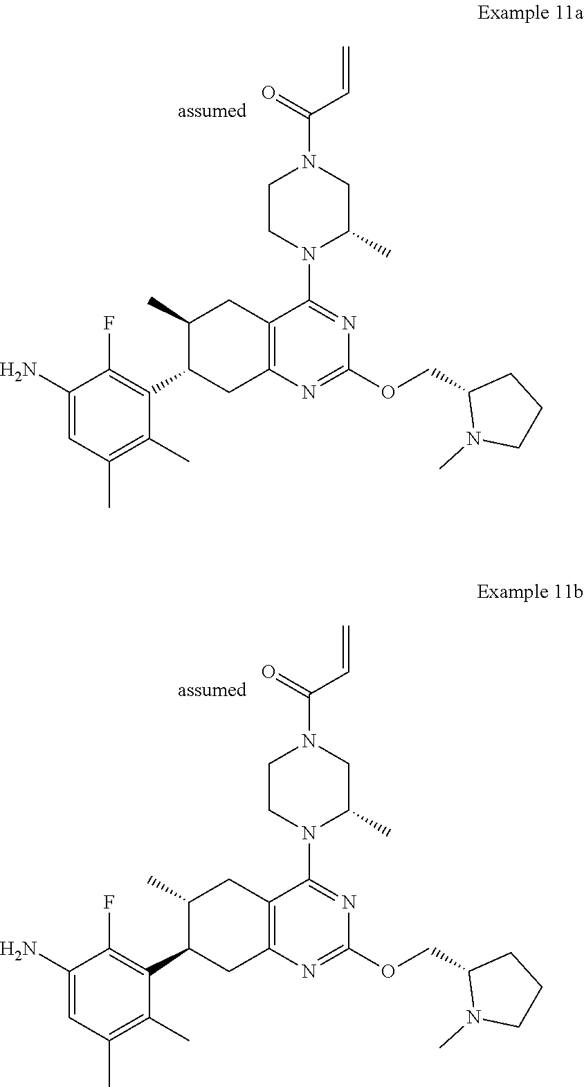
C1(N)=CC(C)=C(C)C(C2C(C)CC3=C(C2)N=C(OCC2N(C)CCC2)N=C3N2CCN(C(C=C)=O)CC2C)=C1F.C1(N)=CC(C)=C(C)C(C2C(C)CC3=C(C2)N=C(OCC2N(C)CCC2)N=C3N2CCN(C(C=C)=O)CC2C)=C1F
